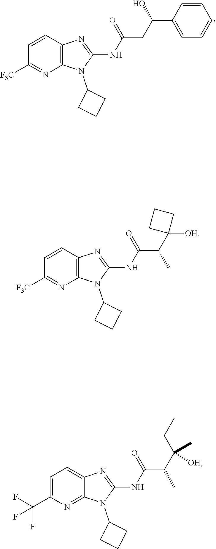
N(C1=NC2=C(N1C1CCC1)N=C([F3C])C=C2)C(CC(C1=CC=CC=C1)O)=O.N(C1=NC2=C(N1C1CCC1)N=C([F3C])C=C2)C(C(C1([OH])CCC1)C)=O.N(C1=NC2=CC=C(C(F)(F)F)N=C2N1C1CCC1)C(C(C([OH])(CC)C)C)=O
